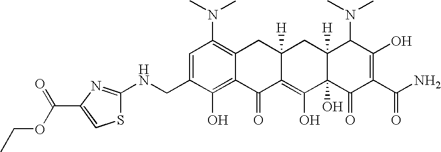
N(CC1=CC(N(C)C)=C2C(=C1O)C(=O)C1=C(O)C3(O)C([H])(CC1([H])C2)C(N(C)C)C(O)=C(C(N)=O)C3=O)C1=NC(C(OCC)=O)=CS1
